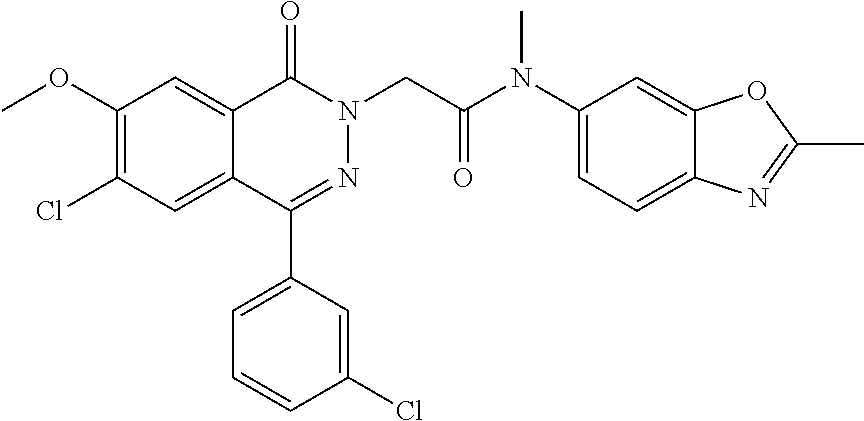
C12=CC(OC)=C(Cl)C=C1C(C1=CC=CC(Cl)=C1)=NN(CC(=O)N(C1=CC=C3C(=C1)OC(C)=N3)C)C2=O
